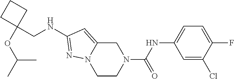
N12CCN(C(=O)NC3=CC=C(F)C(Cl)=C3)CC1=CC(NCC1(OC(C)C)CCC1)=N2
